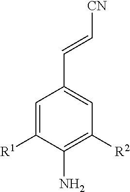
C1=C([R1])C(N)=C([R2])C=C1C=C[CN]
